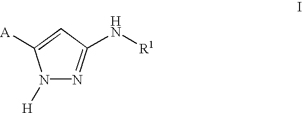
N1([H])N=C(N[R1])C=C1[A]
